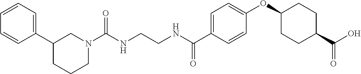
C1=CC=C(C2CCCN(C(NCCNC(C3=CC=C(OC4CCC(C(O)=O)CC4)C=C3)=O)=O)C2)C=C1
